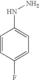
C1=CC(F)=CC=C1NN
